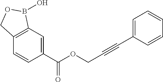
C1=C(C(OCC#CC2=CC=CC=C2)=O)C=CC2=C1B(O)OC2
